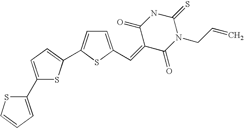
C1(C2=CC=C(C3=CC=C(C=C4C(=O)N(CC=C)C(=S)NC4=O)S3)S2)=CC=CS1
